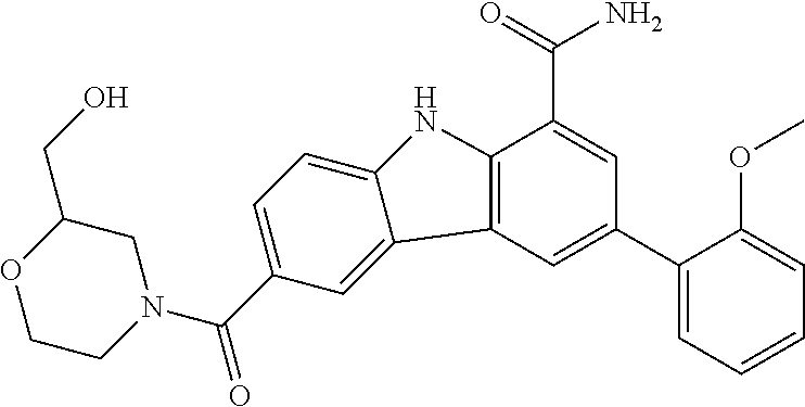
C1(C2=CC3=C(C(C(=O)N)=C2)NC2=CC=C(C(N4CC(CO)OCC4)=O)C=C32)=CC=CC=C1OC
